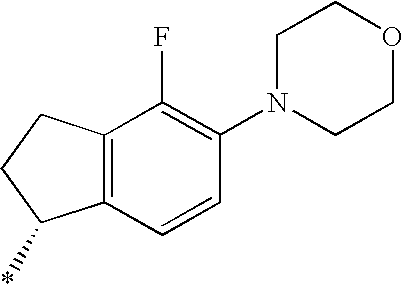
C1N(C2=C(F)C3=C(C=C2)C(*)CC3)CCOC1
